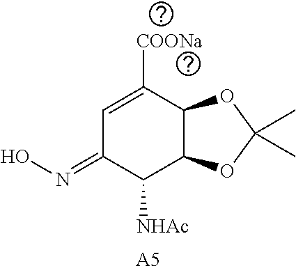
C1=C([COONa])C2C(C([NHAc])C1=NO)OC(C)(C)O2.[A5]
